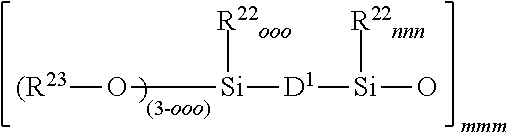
[(R23]O[Si]([D1][Si](O)[R22nnn])[R22ooo]
